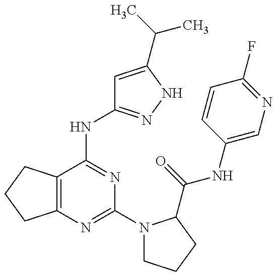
C12=C(C(NC3=NNC(C(C)C)=C3)=NC(N3CCCC3C(=O)NC3=CN=C(F)C=C3)=N1)CCC2
